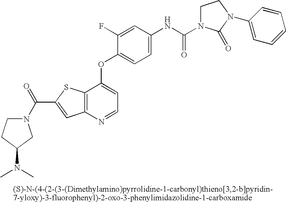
C12=C(N=CC=C1OC1=CC=C(NC(=O)N3CCN(C4=CC=CC=C4)C3=O)C=C1F)C=C(C(=O)N1CCC(N(C)C)C1)S2
